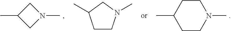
C1CN(C)CCC1C.C1(C)CN(C)C1.C1CN(C)CC1C
